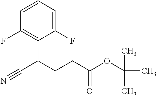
C1=CC=C(F)C(C(CCC(OC(C)(C)C)=O)C#N)=C1F
